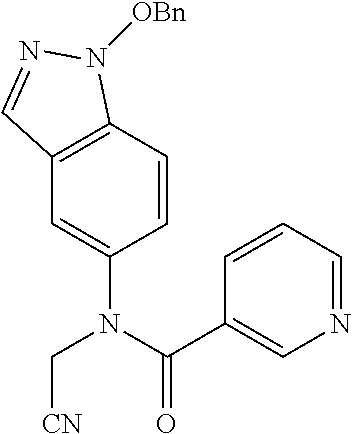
C1=CC2=C(C=C1N(C(C1=CN=CC=C1)=O)C[CN])C=NN2[OBn]
